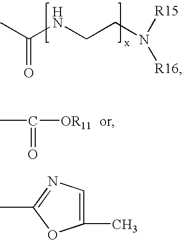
CC(NCCN([R15])[R16])=O.CC([OR11])=O.C1(C)=CN=C(C)O1
